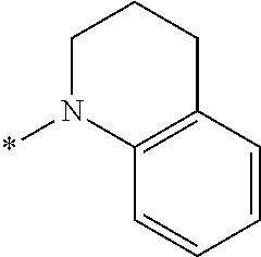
C1N(*)C2=C(CC1)C=CC=C2
